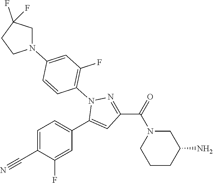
C1=C(C#N)C(F)=CC(C2=CC(C(=O)N3CCCC(N)C3)=NN2C2=C(F)C=C(N3CC(F)(F)CC3)C=C2)=C1
